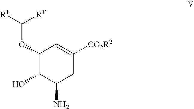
C1(OC([R1])[R1])C(O)C(N)CC([CO2R2])=C1
